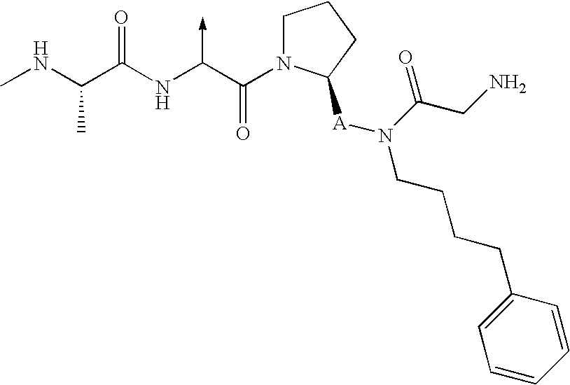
C(NC)(C(NC(C(N1CCCC1[A]N(CCCCC1=CC=CC=C1)C(CN)=O)=O)->C)=O)C
